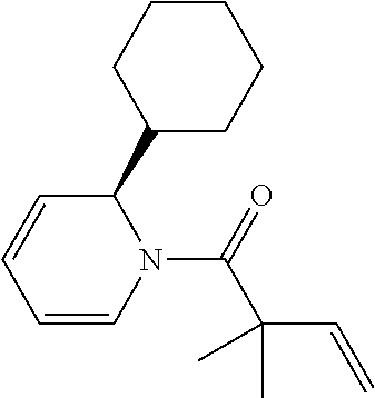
C1(C2C=CC=CN2C(C(C=C)(C)C)=O)CCCCC1
